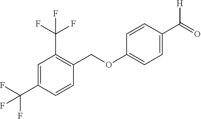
C1(C(=O)[H])=CC=C(OCC2=C(C(F)(F)F)C=C(C(F)(F)F)C=C2)C=C1
